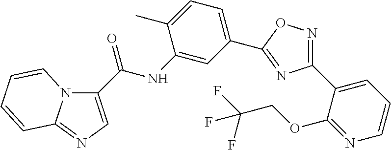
N12C(C(NC3=CC(C4=NC(C5=CC=CN=C5OCC(F)(F)F)=NO4)=CC=C3C)=O)=CN=C1C=CC=C2
